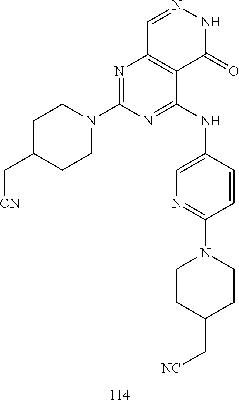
C1=NNC(=O)C2=C1N=C(N1CCC(C[CN])CC1)N=C2NC1=CN=C(N2CCC(C[NC])CC2)C=C1
